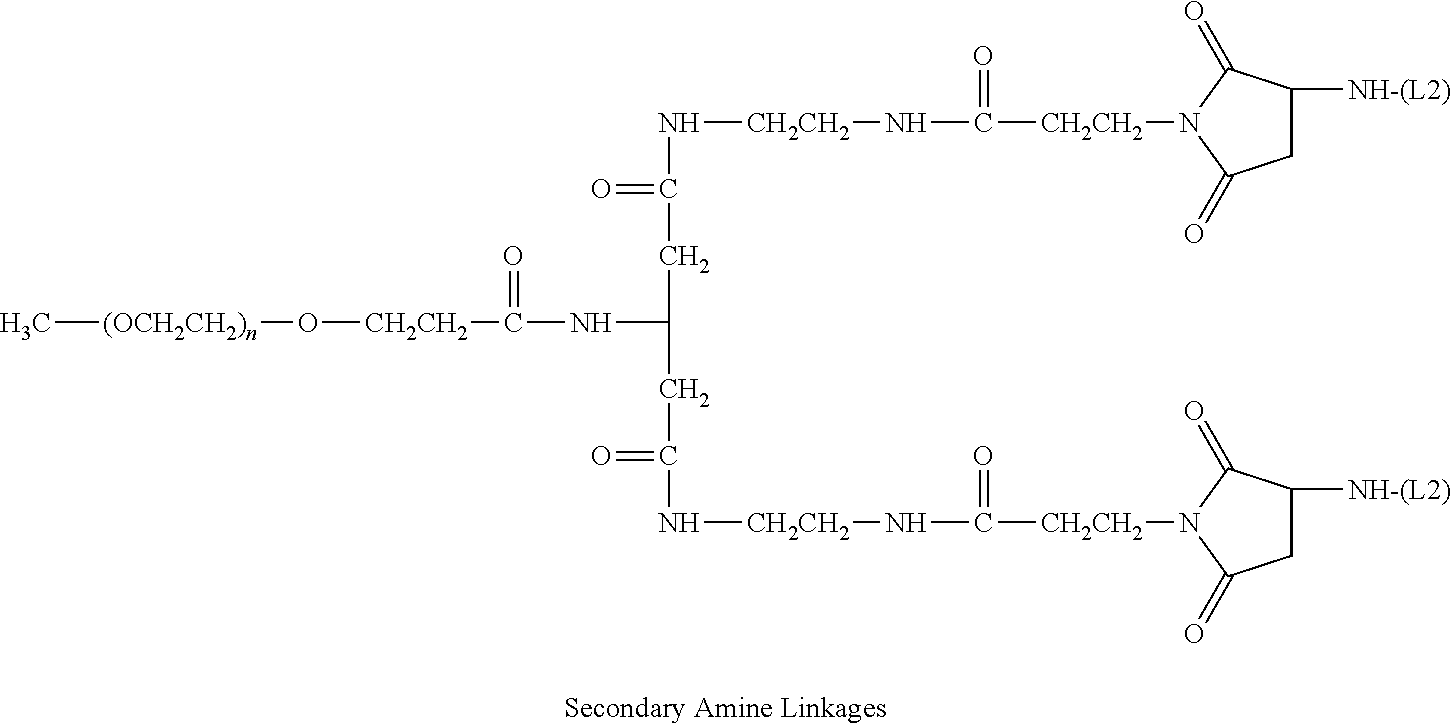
C[(OCH2CH2)n]O[CH2CH2]C(=O)NC(CC(=O)N[CH2CH2]NC(=O)[CH2CH2]N1C(=O)C([NH-(L2)])CC1=O)CC(=O)N[CH2CH2]NC(=O)[CH2CH2]N1C(=O)C([NH-(L2)])CC1=O
